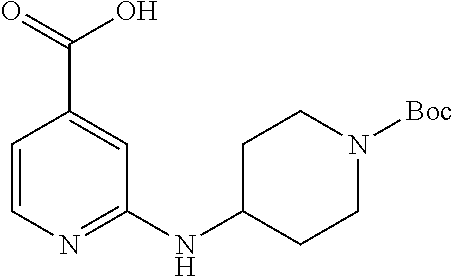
C1=CN=C(NC2CCN([Boc])CC2)C=C1C(=O)O
